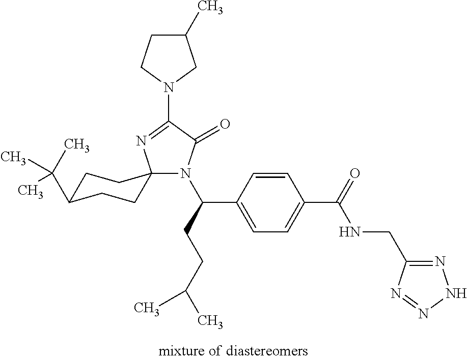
N1(C(CCC(C)C)C2=CC=C(C(=O)NCC3=NNN=N3)C=C2)C(=O)C(N2CCC(C)C2)=NC12CCC(C(C)(C)C)CC2
